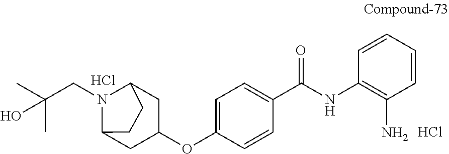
C1(OC2=CC=C(C(NC3=C(N)C=CC=C3)=O)C=C2)CC2N(CC(C)(C)O)C(C1)CC2.Cl.Cl
